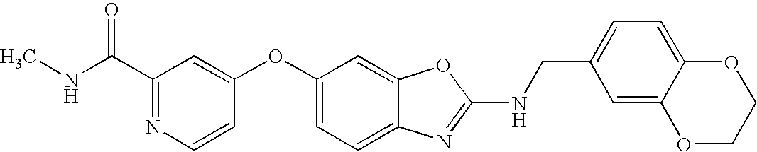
C1(C(NC)=O)=NC=CC(OC2=CC=C3C(=C2)OC(NCC2=CC=C4C(=C2)OCCO4)=N3)=C1
